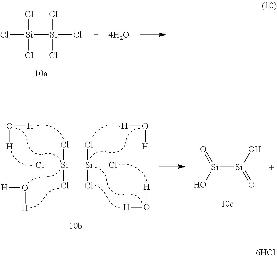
Cl[Si]([Si](Cl)(Cl)Cl)(Cl)Cl.Cl[Si]([Si](Cl)(Cl)Cl)(Cl)Cl.O([H])[H].O([H])[H].O([H])[H].O([H])[H].[Si]([Si](=O)O)(O)=O
